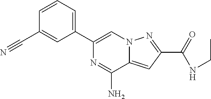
N12C(=CC(C(=O)NCC)=N1)C(N)=NC(C1=CC=CC(C#N)=C1)=C2
